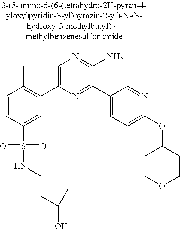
C1=CC(S(=O)(=O)NCCC(O)(C)C)=CC(C2=CN=C(N)C(C3=CC=C(OC4CCOCC4)N=C3)=N2)=C1C
